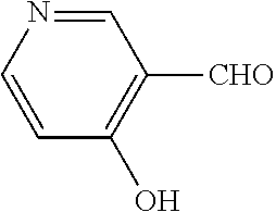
C1=NC=CC(O)=C1[CHO]
